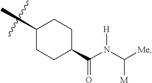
C1CC(C(N(C([Me])[M])[H])=O)CCC1C
